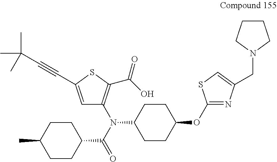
C1CC(C(N(C2=C(C(O)=O)SC(C#CC(C)(C)C)=C2)C2CCC(OC3=NC(CN4CCCC4)=CS3)CC2)=O)CCC1C
